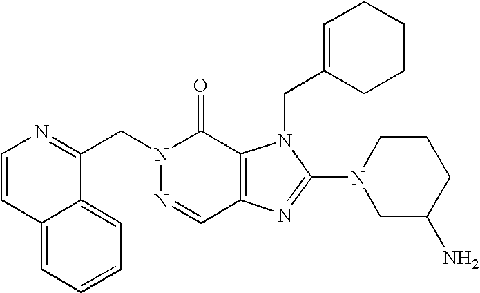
C12=CC=CC=C1C(CN1N=CC3=C(C1=O)N(CC1=CCCCC1)C(N1CC(N)CCC1)=N3)=NC=C2
